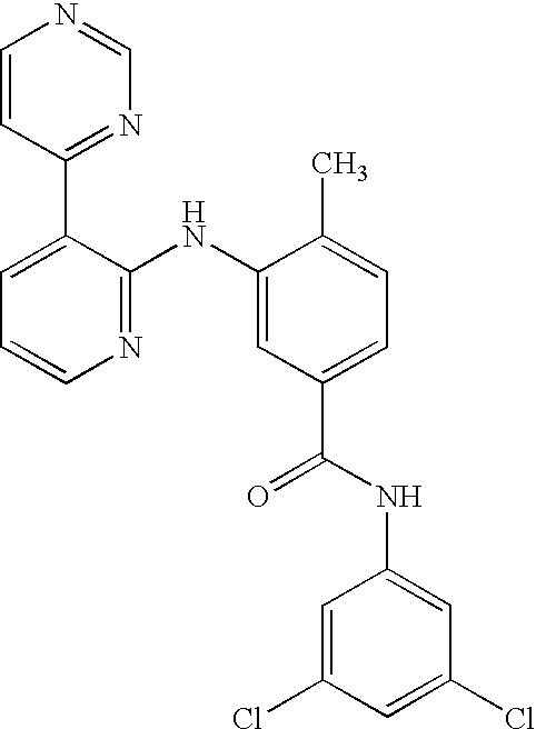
C1=CC(C2=CC=CN=C2NC2=CC(C(NC3=CC(Cl)=CC(Cl)=C3)=O)=CC=C2C)=NC=N1
